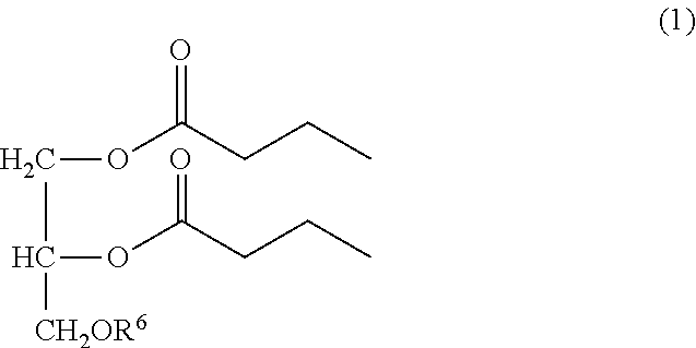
O=C(CCC)OCC(OC(CCC)=O)[CH2OR6]
